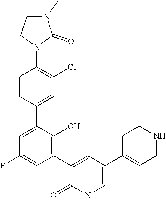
C1=C(C2=CC(Cl)=C(N3C(=O)N(C)CC3)C=C2)C(O)=C(C2=CC(C3=CCNCC3)=CN(C)C2=O)C=C1F
